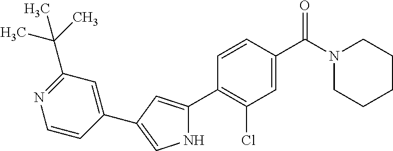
C1(C2=CNC(C3=C(Cl)C=C(C(N4CCCCC4)=O)C=C3)=C2)=CC(C(C)(C)C)=NC=C1
